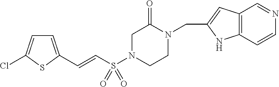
C1=C(C=CS(N2CCN(CC3=CC4=C(C=CN=C4)N3)C(=O)C2)(=O)=O)SC(Cl)=C1
